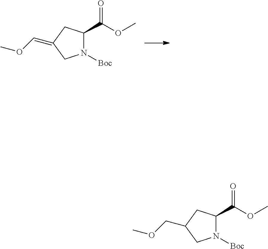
N1([Boc])C(C(OC)=O)CC(=COC)C1.N1([Boc])C(C(OC)=O)CC(COC)C1
